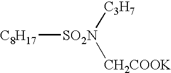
[C8H17][SO2N]([C3H7])[CH2COOK]
